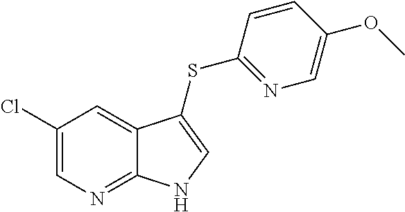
C1(Cl)=CN=C2C(=C1)C(SC1=NC=C(OC)C=C1)=CN2
